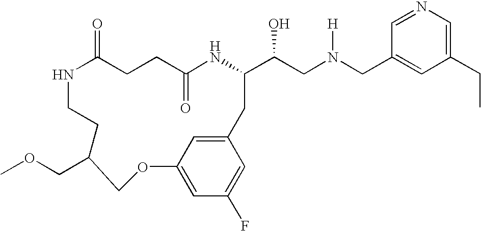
N1C(=O)CCC(=O)NC(C(CN(CC2=CC(CC)=CN=C2)[H])O)CC2=CC(=CC(F)=C2)OCC(COC)CC1
